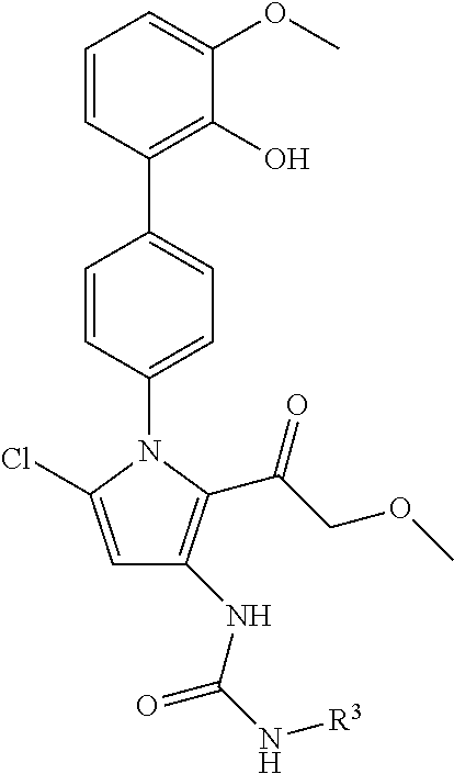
C1=C(Cl)N(C2=CC=C(C3=C(O)C(OC)=CC=C3)C=C2)C(C(COC)=O)=C1NC(N[R3])=O
